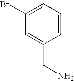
C1=C(Br)C=C(CN)C=C1
